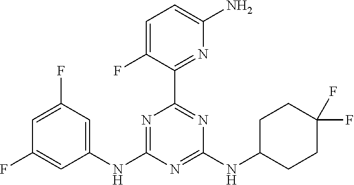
C1=C(F)C=C(NC2=NC(C3=NC(N)=CC=C3F)=NC(NC3CCC(F)(F)CC3)=N2)C=C1F
